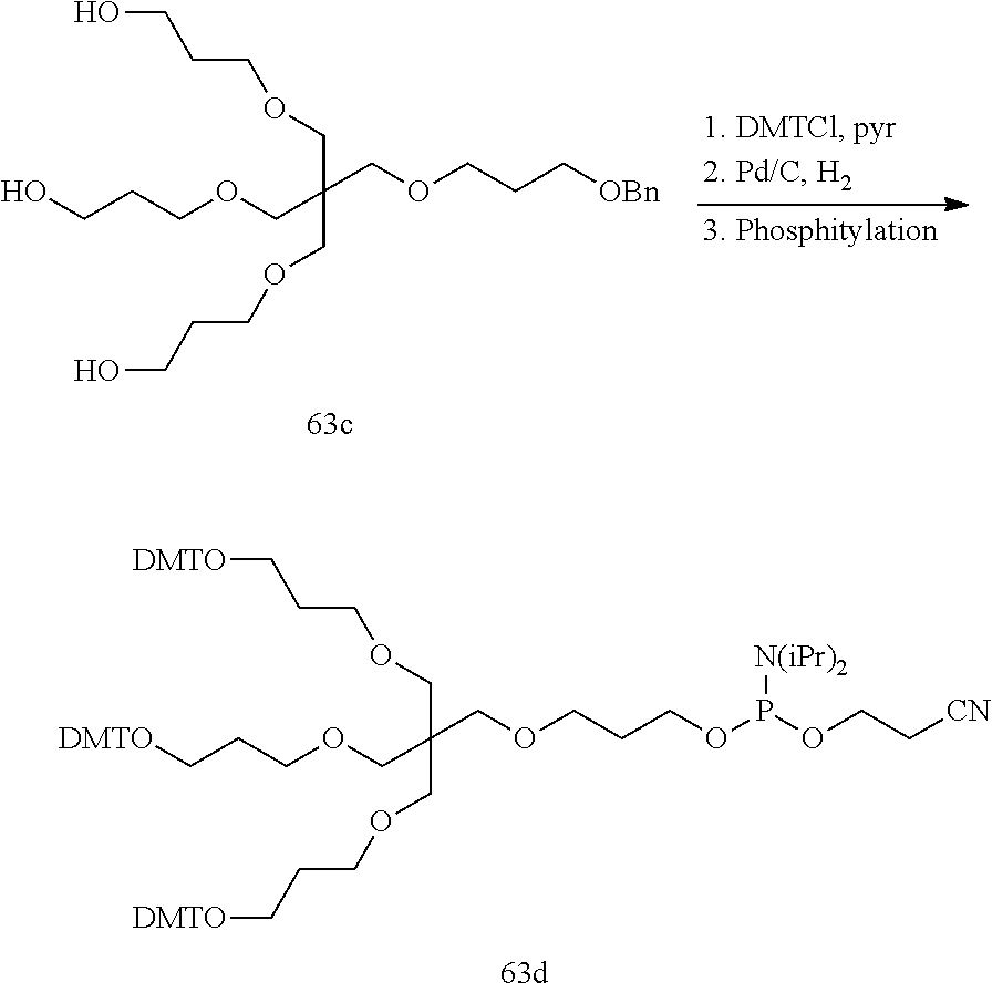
[DMTO]CCCOCC(COCCCOP(OCC[CN])[N(iPr)2])(COCCC[DMTO])COCCC[DMTO].OCCCOCC(COCCC[OBn])(COCCCO)COCCCO
